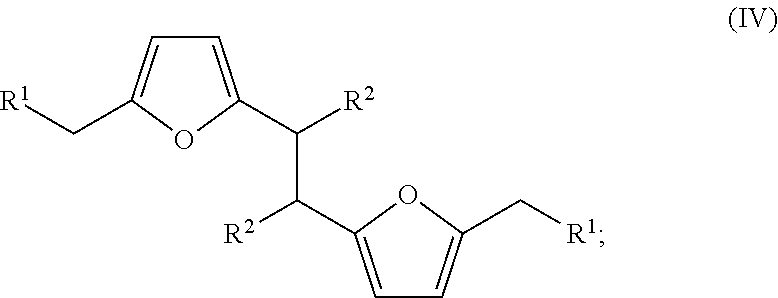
C1=C(C([R2])C([R2])C2=CC=C(C[R1])O2)OC(C[R1])=C1
